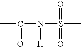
CC(=O)N(S(=O)(C)=O)[H]
